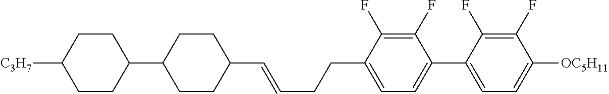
C1(F)=C(F)C(CCC=CC2CCC(C3CCC([C3H7])CC3)CC2)=CC=C1C1=CC=C([OC5H11])C(F)=C1F
